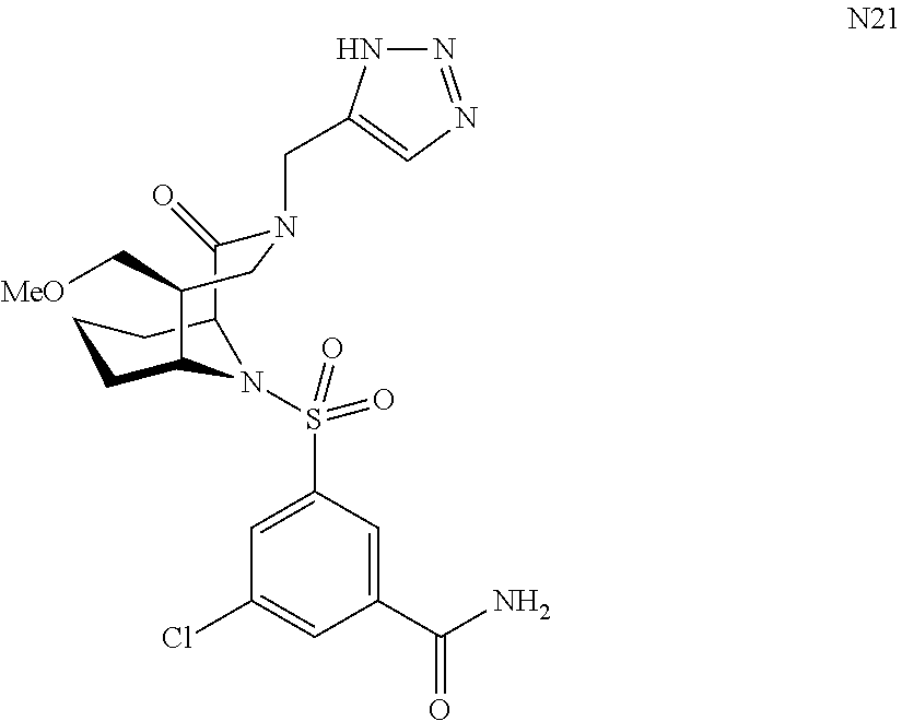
C1=C(S(=O)(=O)N2C3CCCC2C(=O)N(CC2=CN=NN2)CC3C[MeO])C=C(C(N)=O)C=C1Cl
